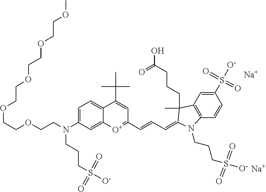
[Na].[O+]1=C(C=CC=C2C(C)(CCCC(O)=O)C3=C(C=CC(S(=O)([O-])=O)=C3)N2CCCS([O-])(=O)=O)C=C(C(C)(C)C)C2=CC=C(N(CCOCCOCCOCCOCCOC)CCCS(=O)(=O)[O-])C=C12.[Na]
